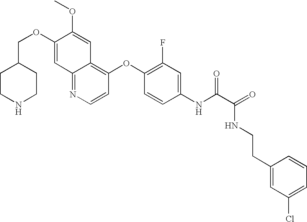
C12=NC=CC(OC3=C(F)C=C(NC(C(=O)NCCC4=CC(Cl)=CC=C4)=O)C=C3)=C1C=C(OC)C(OCC1CCNCC1)=C2
